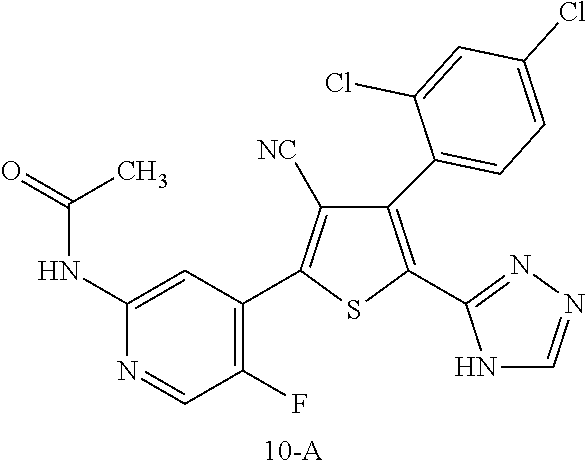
C1(C2=CC=C(Cl)C=C2Cl)=C(C2=NN=CN2)SC(C2=C(F)C=NC(NC(=O)C)=C2)=C1[NC]
